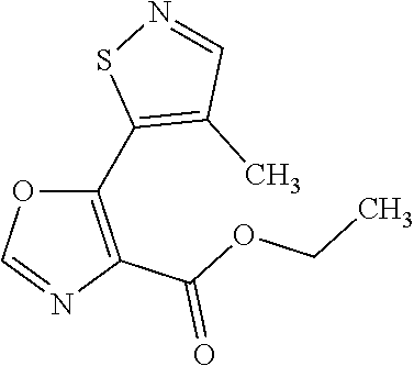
O1C(C2=C(C)C=NS2)=C(C(=O)OCC)N=C1
